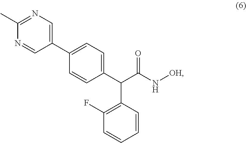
C1(C)=NC=C(C2=CC=C(C(C(N[OH])=O)C3=C(F)C=CC=C3)C=C2)C=N1
